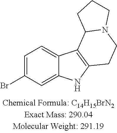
C1=C(Br)C=C2C(=C1)C1=C(N2)CCN2C1CCC2
